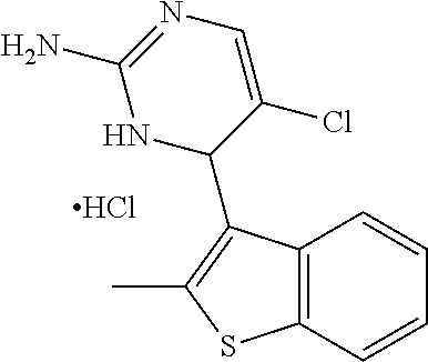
Cl.C12=C(C(C3C(Cl)=CN=C(N)N3)=C(C)S1)C=CC=C2
